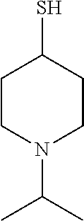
C1CN(C(C)C)CCC1S
